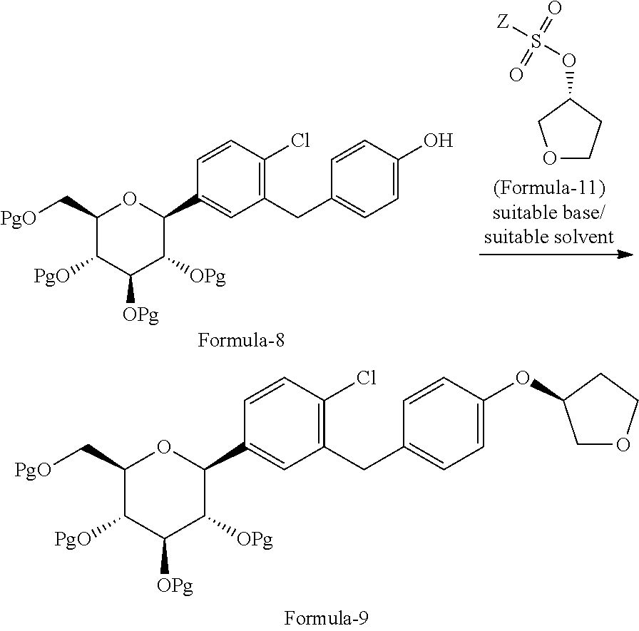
C1(C[PgO])C([PgO])C([OPg])C([OPg])C(C2=CC(CC3=CC=C(OC4COCC4)C=C3)=C(Cl)C=C2)O1.C1(C[PgO])C([PgO])C([OPg])C([OPg])C(C2=CC(CC3=CC=C(O)C=C3)=C(Cl)C=C2)O1.O1CCC(OS([Z])(=O)=O)C1
